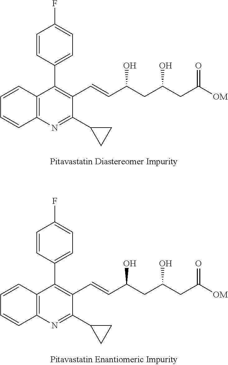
C12=C(N=C(C3CC3)C(C=CC(CC(CC([OM])=O)O)O)=C1C1=CC=C(F)C=C1)C=CC=C2.C12=C(N=C(C3CC3)C(C=CC(CC(CC([OM])=O)O)O)=C1C1=CC=C(F)C=C1)C=CC=C2
